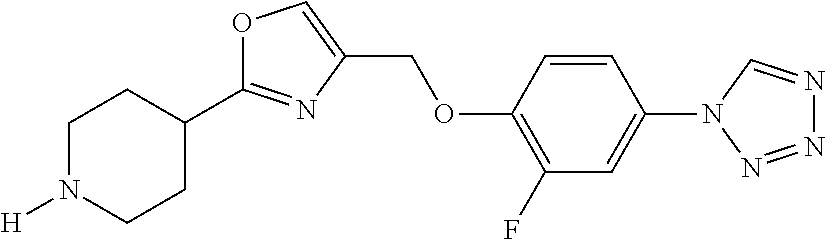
C1N([H])CCC(C2=NC(COC3=C(F)C=C(N4N=NN=C4)C=C3)=CO2)C1
